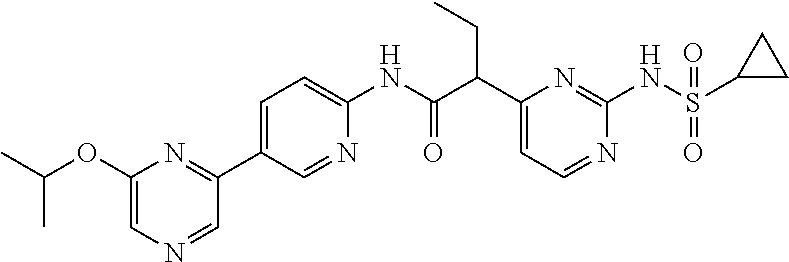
C1(C(C(NC2=CC=C(C3=NC(OC(C)C)=CN=C3)C=N2)=O)CC)=CC=NC(NS(C2CC2)(=O)=O)=N1
